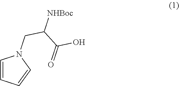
C1=CC=CN1CC(C(O)=O)[NHBoc]
